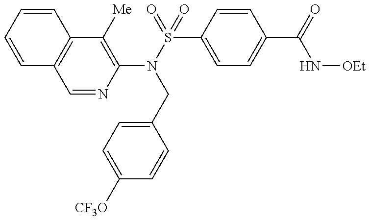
C1=CC=CC2=C1C=NC(N(CC1=CC=C([CF3O])C=C1)S(C1=CC=C(C(=O)N[OEt])C=C1)(=O)=O)=C2[Me]
